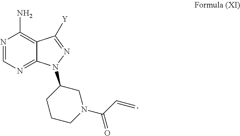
N1=CN=C2C(=C1N)C([Y])=NN2C1CCCN(C(C=C)=O)C1
